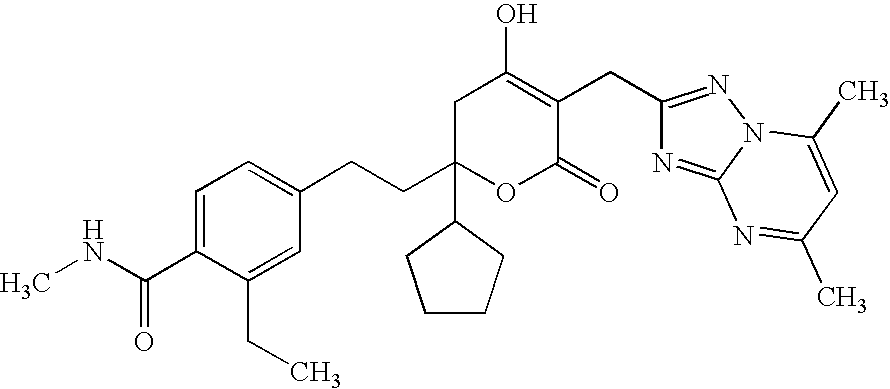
CNC(C1=CC=C(CCC2(C3CCCC3)OC(=O)C(CC3=NN4C(=N3)N=C(C)C=C4C)=C(O)C2)C=C1CC)=O
